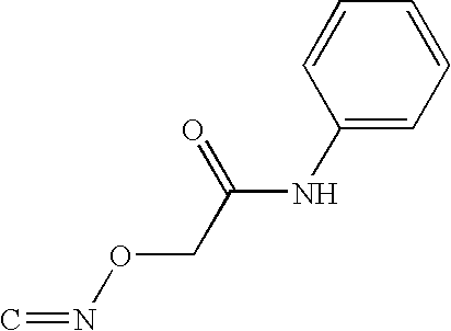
C1=CC(NC(CON=C)=O)=CC=C1
